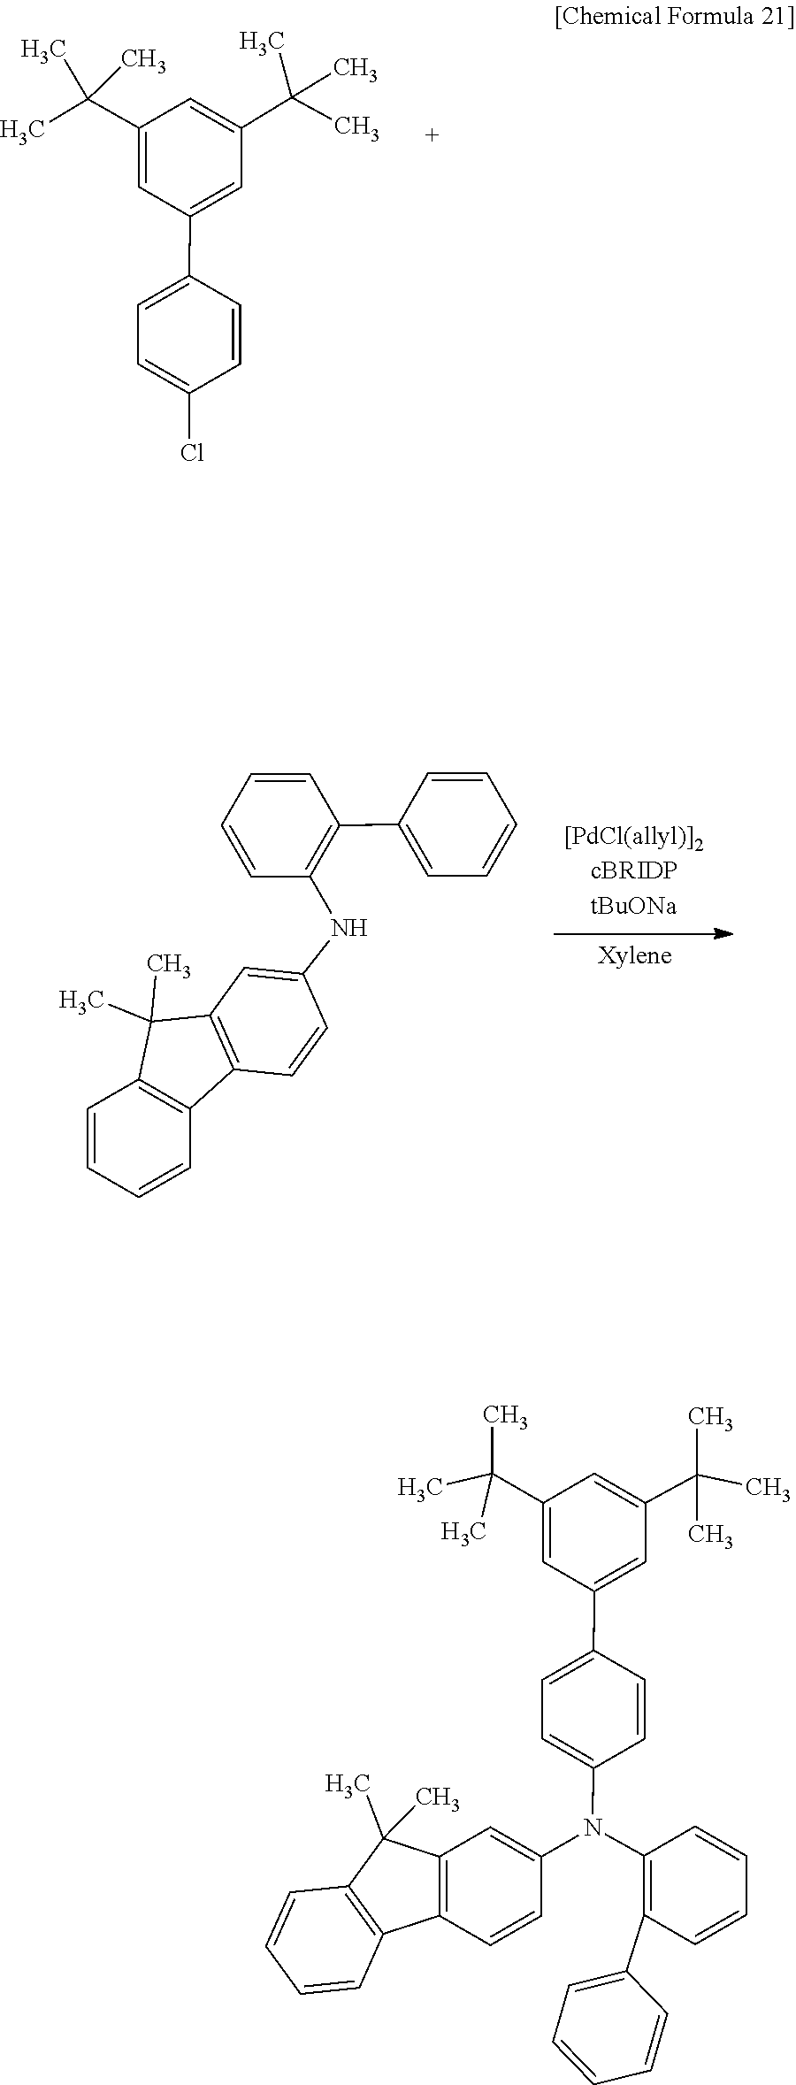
C1(C(C)(C)C)=CC(C2=CC=C(Cl)C=C2)=CC(C(C)(C)C)=C1.C12=C(C=CC(NC3=C(C4=CC=CC=C4)C=CC=C3)=C1)C1=C(C2(C)C)C=CC=C1.C1(C(C)(C)C)=CC(C2=CC=C(N(C3=C(C4=CC=CC=C4)C=CC=C3)C3=CC4=C(C=C3)C3=C(C4(C)C)C=CC=C3)C=C2)=CC(C(C)(C)C)=C1
